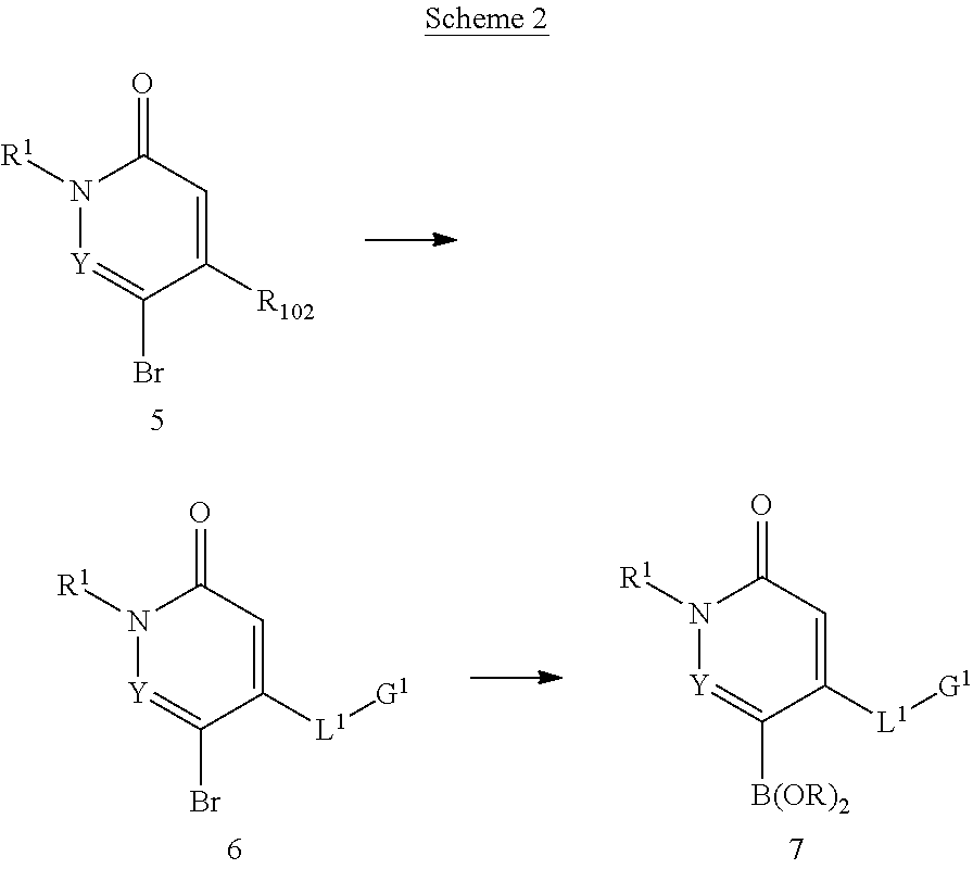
N1([R1])[Y]=C(Br)C([R102])=CC1=O.N1([R1])[Y]=C(Br)C([L1][G1])=CC1=O.N1([R1])[Y]=C([B(OR)2])C([L1][G1])=CC1=O
